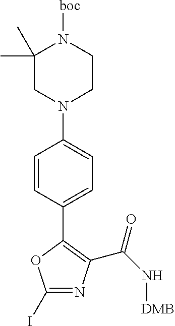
IC1=NC(C(N[DMB])=O)=C(C2=CC=C(N3CC(C)(C)N([boc])CC3)C=C2)O1
